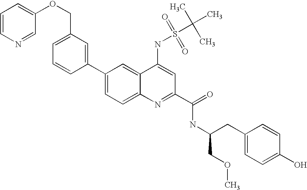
C1=CN=CC(OCC2=CC=CC(C3=CC=C4C(=C3)C(NS(C(C)(C)C)(=O)=O)=CC(C(=O)NC(CC3=CC=C(O)C=C3)COC)=N4)=C2)=C1
